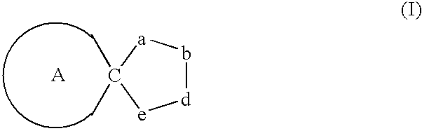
[d]1b[a]C(C)(C)[e]1
